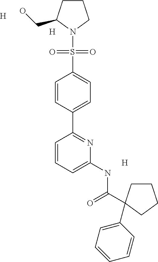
[H].[H].[H].C1CCN(S(C2=CC=C(C3=NC(NC(=O)C4(C5=CC=CC=C5)CCCC4)=CC=C3)C=C2)(=O)=O)C1CO
